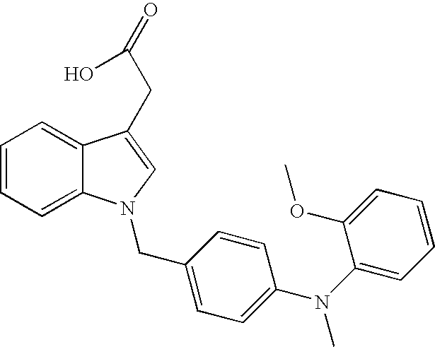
C1=CC=C2C(=C1)C(CC(=O)O)=CN2CC1=CC=C(N(C2=CC=CC=C2OC)C)C=C1
